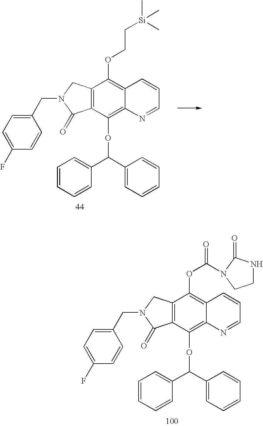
C12=C(C(OC(C3=CC=CC=C3)C3=CC=CC=C3)=C3C(=C1OCC[Si](C)(C)C)C=CC=N3)C(=O)N(CC1=CC=C(F)C=C1)C2.C12=C(C(OC(C3=CC=CC=C3)C3=CC=CC=C3)=C3C(=C1OC(=O)N1C(=O)NCC1)C=CC=N3)C(=O)N(CC1=CC=C(F)C=C1)C2
